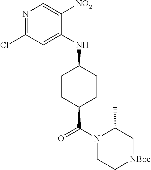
N1=C(Cl)C=C(NC2CCC(C(=O)N3CC[NBoc]CC3C)CC2)C([NO2])=C1
